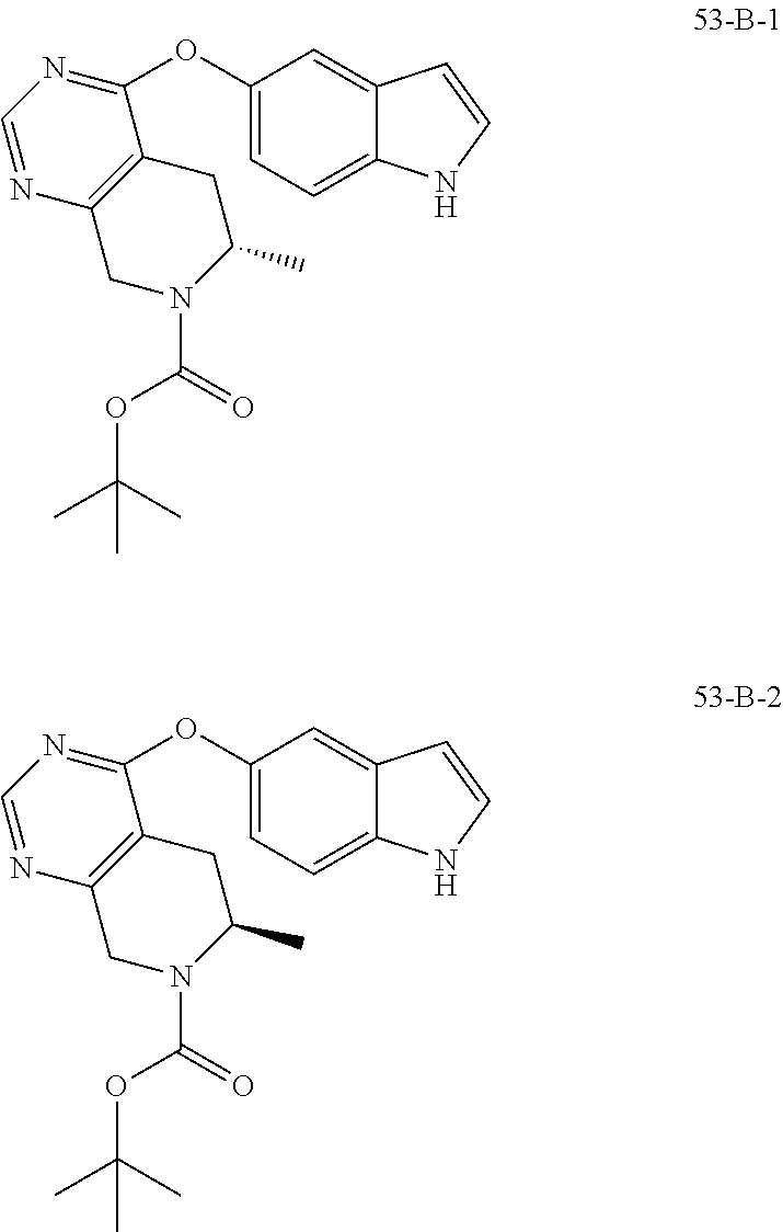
C1=NC2=C(C(OC3=CC=C4C(=C3)C=CN4)=N1)CC(C)N(C(=O)OC(C)(C)C)C2.C1=NC2=C(C(OC3=CC=C4C(=C3)C=CN4)=N1)CC(C)N(C(=O)OC(C)(C)C)C2
